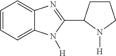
C1=CC=C2C(=C1)N=C(C1CCCN1[H])N2[H]
